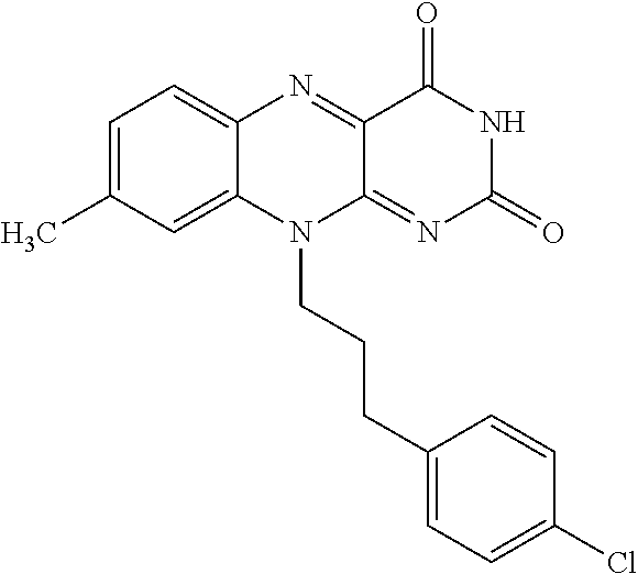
C1=C(C)C=C2C(=C1)N=C1C(=NC(=O)NC1=O)N2CCCC1=CC=C(Cl)C=C1
